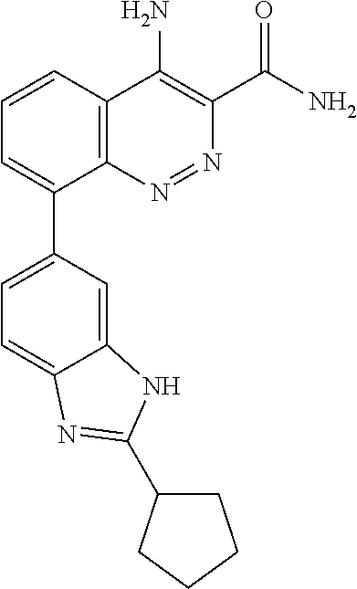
C1=CC2=C(C(C3=CC=C4C(=C3)NC(C3CCCC3)=N4)=C1)N=NC(C(N)=O)=C2N
